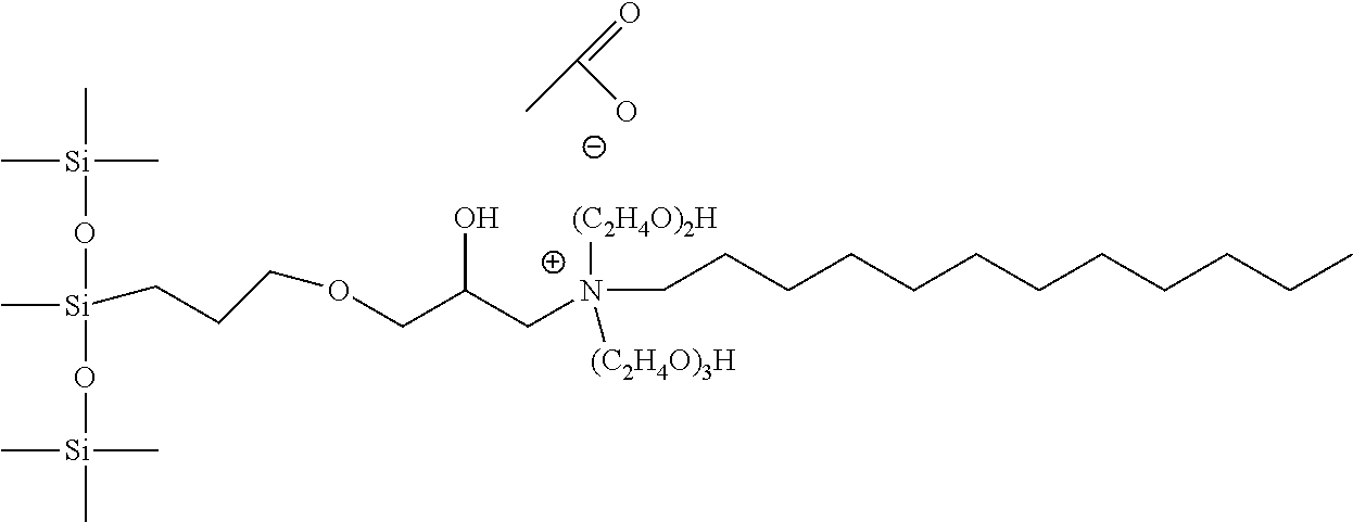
C[Si](C)(C)O[Si](C)(CCCOCC(O)C[N+]([(C2H4O)2H])([(C2H4O)3H])CCCCCCCCCCCC)O[Si](C)(C)C.CC(=O)[O-]
